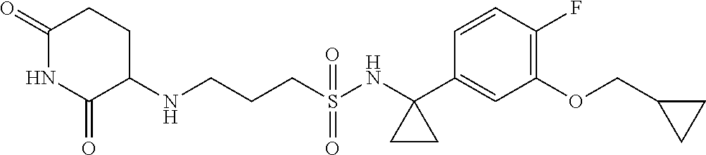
N(CCCS(=O)(=O)NC1(C2=CC(OCC3CC3)=C(F)C=C2)CC1)C1CCC(=O)NC1=O
